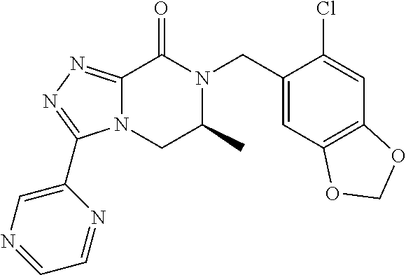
C12=NN=C(C3=CN=CC=N3)N1CC(C)N(CC1=CC3=C(C=C1Cl)OCO3)C2=O
